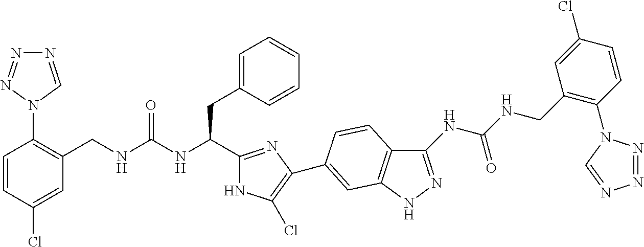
C(NC(CC1=CC=CC=C1)C1=NC(C2=CC3=C(C(NC(NCC4=C(N5N=NN=C5)C=CC(Cl)=C4)=O)=NN3)C=C2)=C(Cl)N1)(=O)NCC1=C(N2C=NN=N2)C=CC(Cl)=C1
